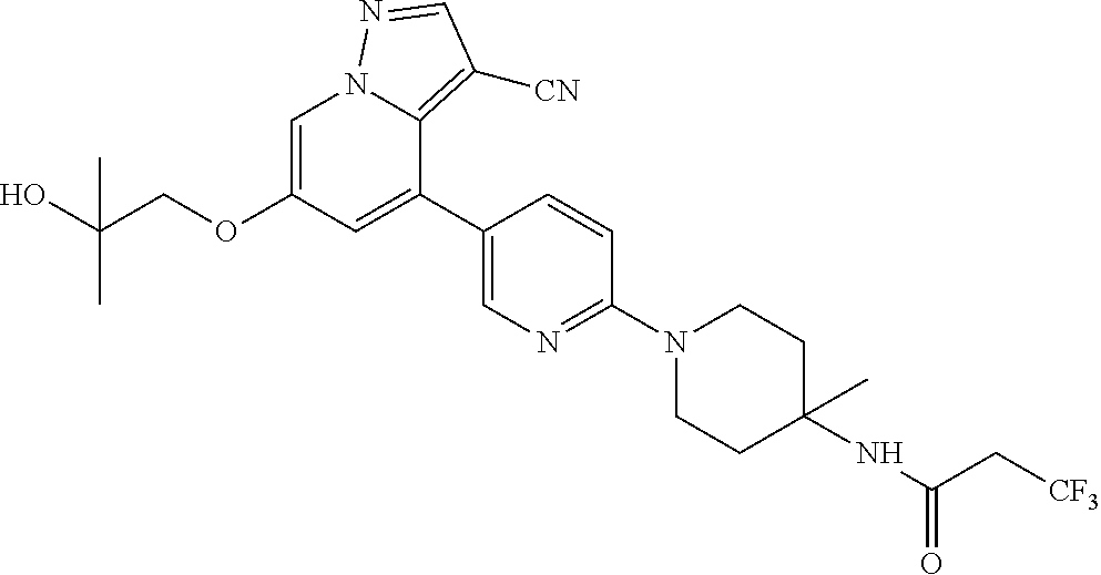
C1=C(OCC(O)(C)C)C=C(C2=CN=C(N3CCC(NC(C[CF3])=O)(C)CC3)C=C2)C2=C([CN])C=NN12
